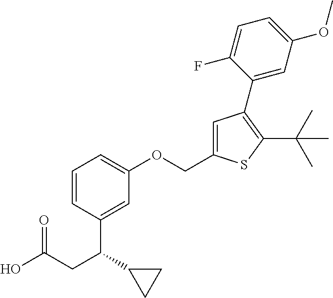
C1=CC(C(CC(O)=O)C2CC2)=CC(OCC2=CC(C3=CC(OC)=CC=C3F)=C(C(C)(C)C)S2)=C1
